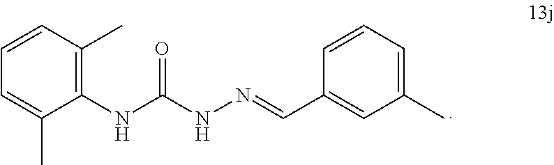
C1=CC(C)=C(NC(NN=CC2=CC(C)=CC=C2)=O)C(C)=C1
